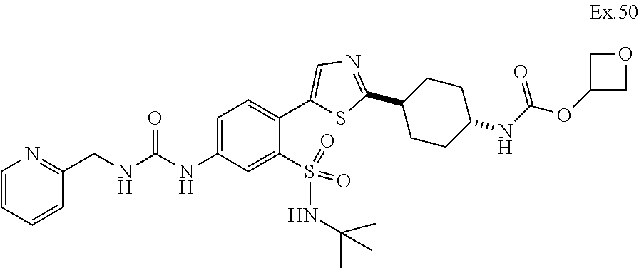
C1=CC=CC(CNC(NC2=CC=C(C3=CN=C(C4CCC(NC(OC5COC5)=O)CC4)S3)C(S(NC(C)(C)C)(=O)=O)=C2)=O)=N1
